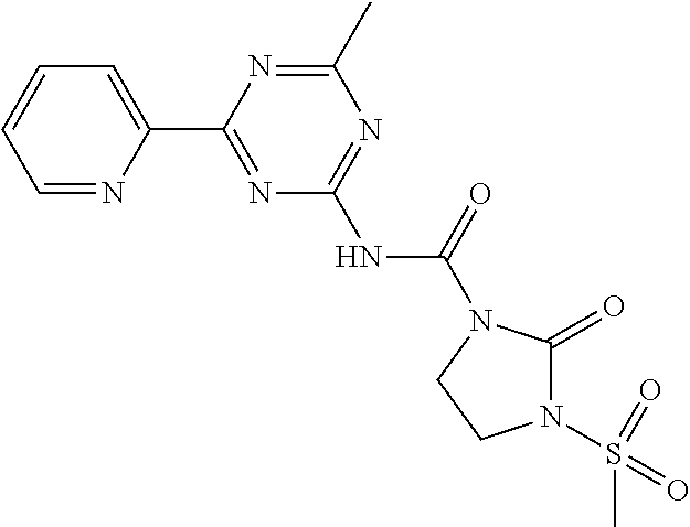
C1=NC(C2=NC(NC(=O)N3C(=O)N(S(C)(=O)=O)CC3)=NC(C)=N2)=CC=C1
